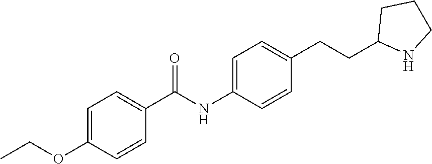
C1=C(OCC)C=CC(C(NC2=CC=C(CCC3NCCC3)C=C2)=O)=C1
